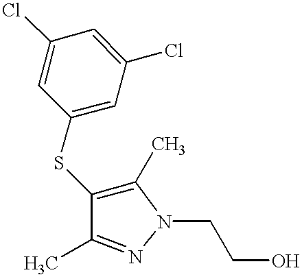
C1(Cl)=CC(SC2=C(C)N(CCO)N=C2C)=CC(Cl)=C1
